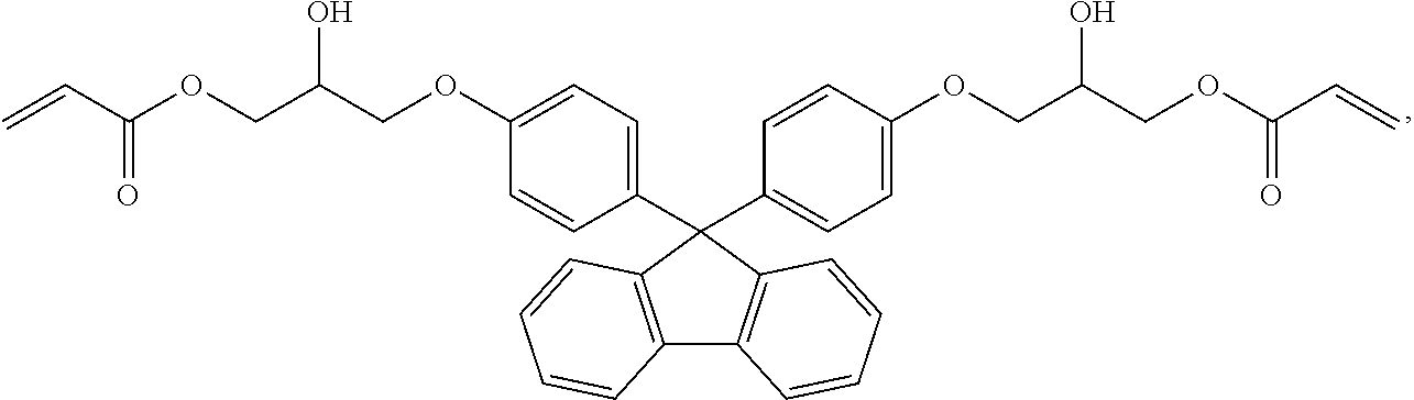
C12=C(C=CC=C1)C(C1=CC=C(OCC(COC(C=C)=O)O)C=C1)(C1=CC=C(OCC(COC(C=C)=O)O)C=C1)C1=C2C=CC=C1
